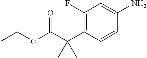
C1(F)=C(C(C(OCC)=O)(C)C)C=CC(N)=C1
